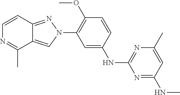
C1=CC(OC)=C(N2N=C3C(=C2)C(C)=NC=C3)C=C1NC1=NC(C)=CC(NC)=N1
